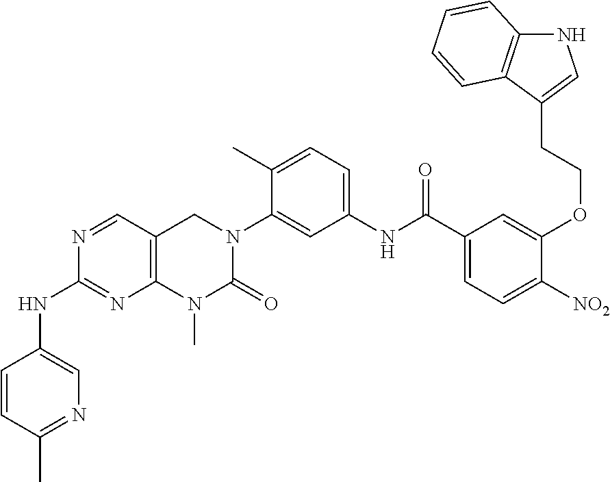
C12=C(C=NC(NC3=CN=C(C)C=C3)=N1)CN(C1=CC(NC(=O)C3=CC=C([NO2])C(OCCC4=CNC5=C4C=CC=C5)=C3)=CC=C1C)C(=O)N2C
